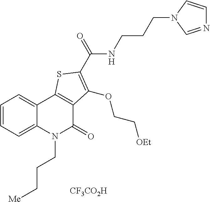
C1=CC=C2C(=C1)C1=C(C(=O)N2CCC[Me])C(OCC[OEt])=C(C(=O)NCCCN2C=NC=C2)S1.[CF3CO2H]
